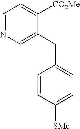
C1=NC=C(CC2=CC=C([SMe])C=C2)C([CO2Me])=C1
